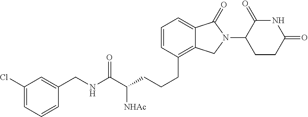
C(CCC1=C2C(=CC=C1)C(=O)N(C1C(=O)NC(=O)CC1)C2)C(C(NCC1=CC(Cl)=CC=C1)=O)[NHAc]
